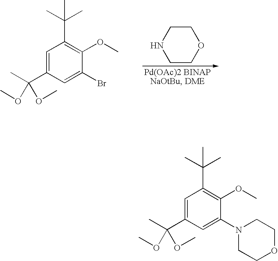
C1=C(C(C)(OC)OC)C=C(N2CCOCC2)C(OC)=C1C(C)(C)C.C1=C(C(C)(OC)OC)C=C(Br)C(OC)=C1C(C)(C)C.C1CNCCO1
